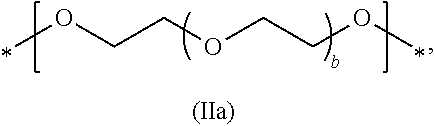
COCCOCCOC
